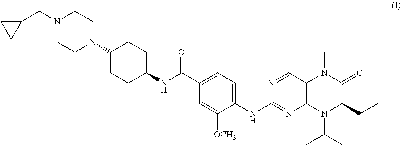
N1(CC2CC2)CCN(C2CCC(NC(C3=CC=C(NC4=NC5=C(C=N4)N(C)C(=O)C(CC)N5C(C)C)C([OCH3])=C3)=O)CC2)CC1
